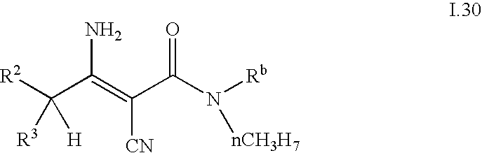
[R2]C(C(=C(C(N([Rb])[nCH3H7])=O)[CN])N)([H])[R3]
